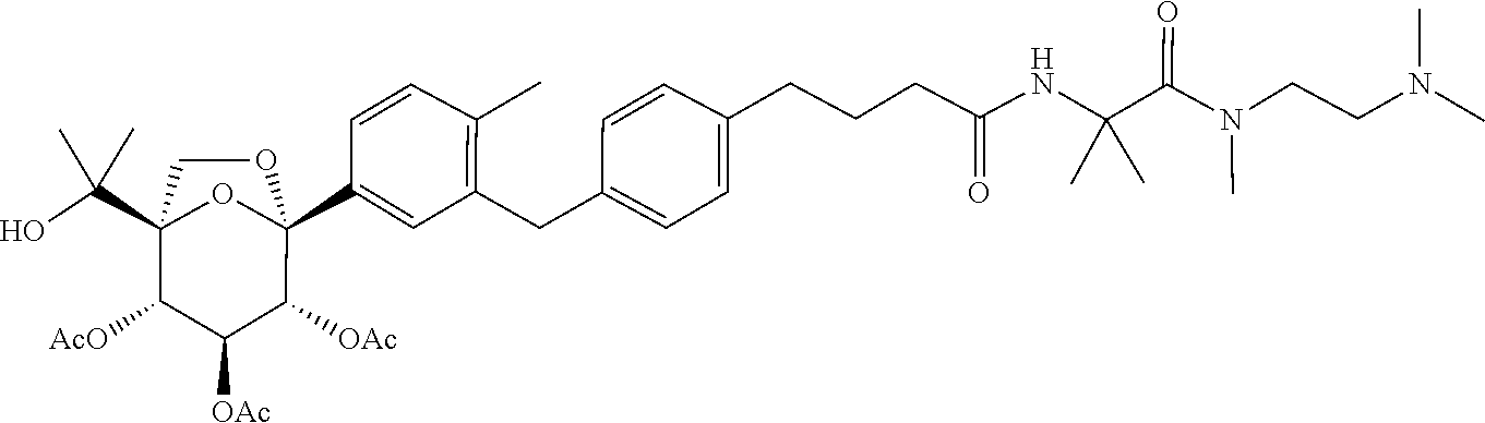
N(C)(CCN(C)C(C(C)(C)NC(CCCC1=CC=C(CC2=C(C)C=CC(C34C([OAc])C([OAc])C([AcO])C(C(O)(C)C)(CO3)O4)=C2)C=C1)=O)=O)C
